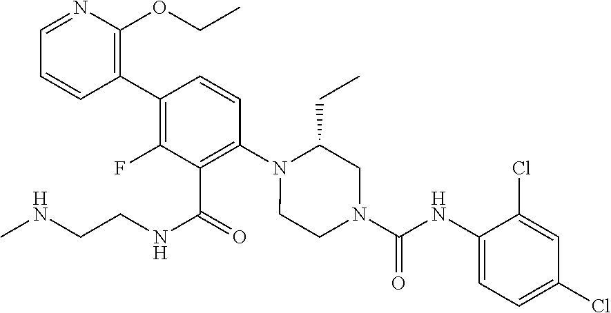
C1(C2=C(F)C(C(NCCNC)=O)=C(N3C(CC)CN(C(NC4=CC=C(Cl)C=C4Cl)=O)CC3)C=C2)=C(OCC)N=CC=C1
